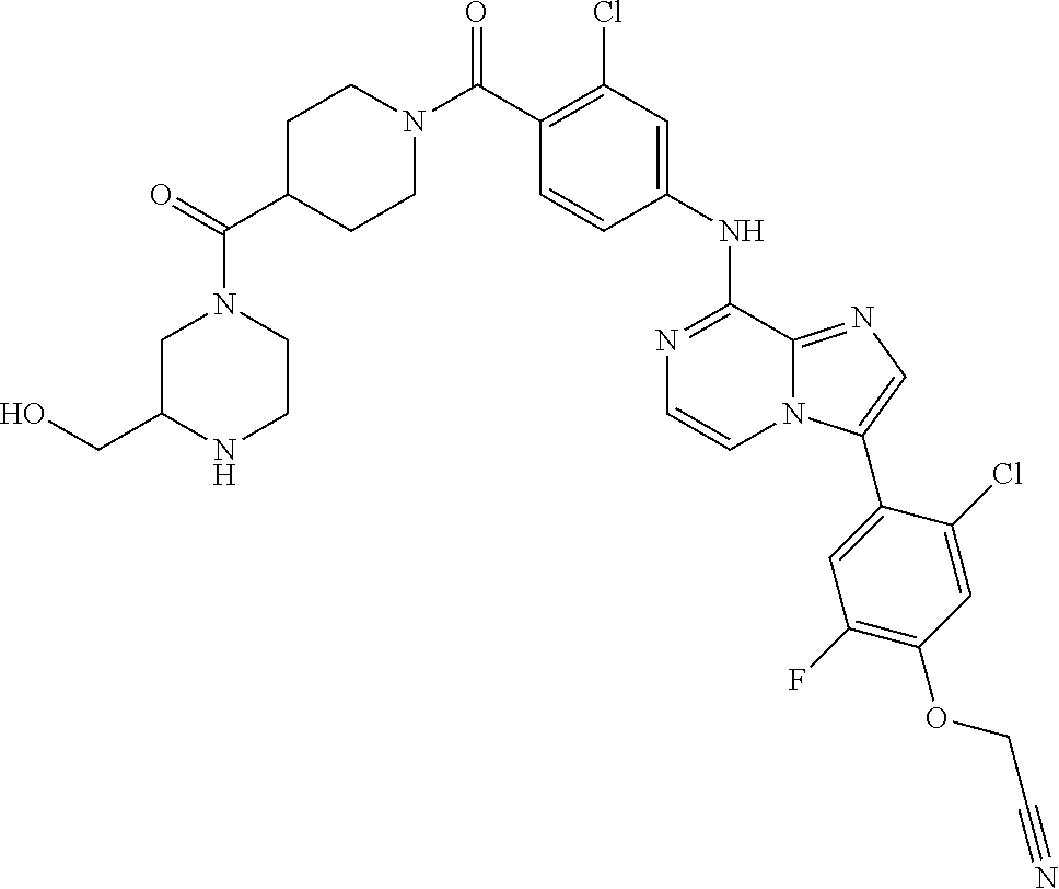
N1=C(NC2=CC(Cl)=C(C(N3CCC(C(=O)N4CC(CO)NCC4)CC3)=O)C=C2)C2=NC=C(C3=CC(F)=C(OCC#N)C=C3Cl)N2C=C1
